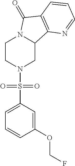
C1CN(S(C2=CC=CC(OCF)=C2)(=O)=O)CC2N1C(=O)C1=C2N=CC=C1
